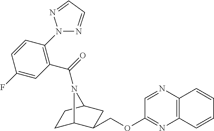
C1C2C(COC3=NC4=C(N=C3)C=CC=C4)CC(C1)N2C(=O)C1=C(N2N=CC=N2)C=CC(F)=C1
